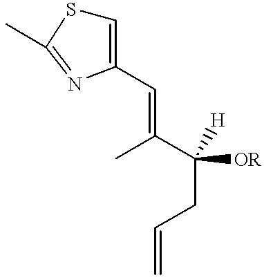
C1=C(C=C(C(CC=C)([OR])[H])C)N=C(C)S1
